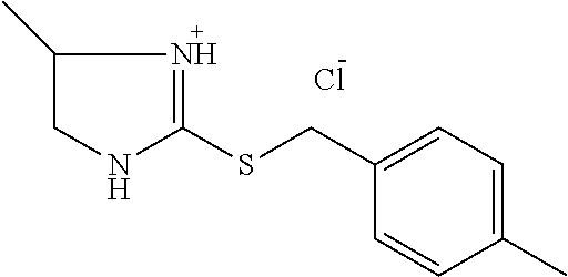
C1C(C)N=C(SCC2=CC=C(C)C=C2)N1.Cl
